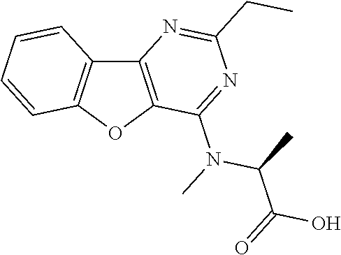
C12=C(OC3=C1C=CC=C3)C(N(C)C(C(O)=O)C)=NC(CC)=N2
